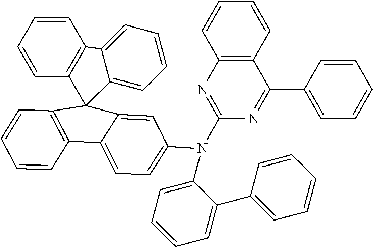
C1=CC=CC2=C1C1=CC=CC=C1C21C2=C(C=CC=C2)C2=CC=C(N(C3=NC4=C(C(C5=CC=CC=C5)=N3)C=CC=C4)C3=CC=CC=C3C3=CC=CC=C3)C=C12
